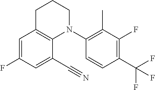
C1=C(F)C=C(C#N)C2=C1CCCN2C1=C(C)C(F)=C(C(F)(F)F)C=C1
